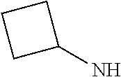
C1CCC1N
